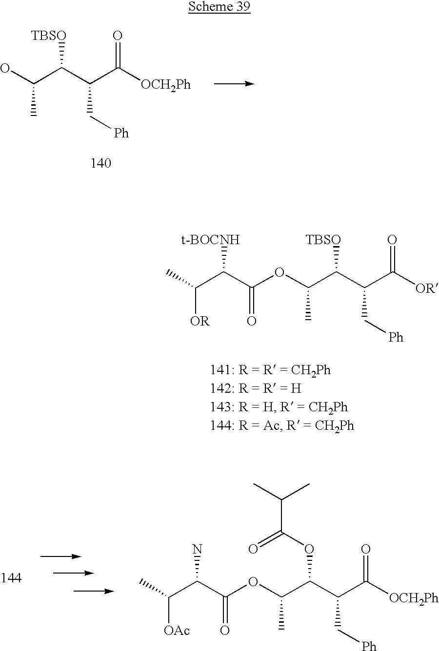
OC(C(C(C([OCH2Ph])=O)C[Ph])[TBSO])C.CC(C(C(OC(C(C(C([OR])=O)C[Ph])[TBSO])C)=O)[t-BOCNH])[OR].CC(C(C(OC(C(C(C([OCH2Ph])=O)C[Ph])OC(C(C)C)=O)C)=O)N)[OAc]
